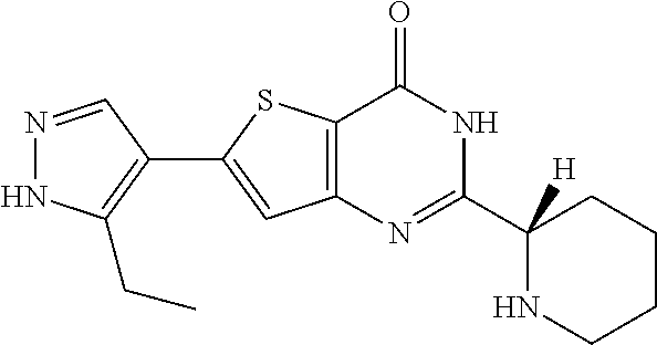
N1=CC(C2=CC3=C(S2)C(=O)NC(C2([H])NCCCC2)=N3)=C(CC)N1
